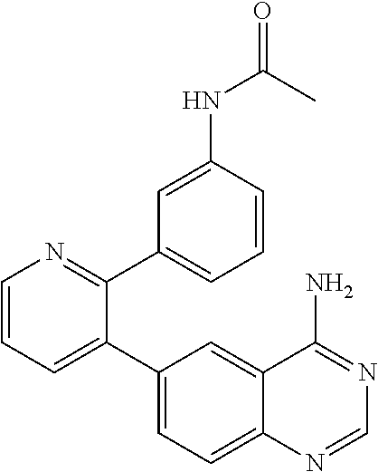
C1=CC=C(C2=CC=C3C(=C2)C(N)=NC=N3)C(C2=CC=CC(NC(C)=O)=C2)=N1
